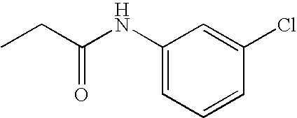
C1(NC(CC)=O)=CC=CC(Cl)=C1
